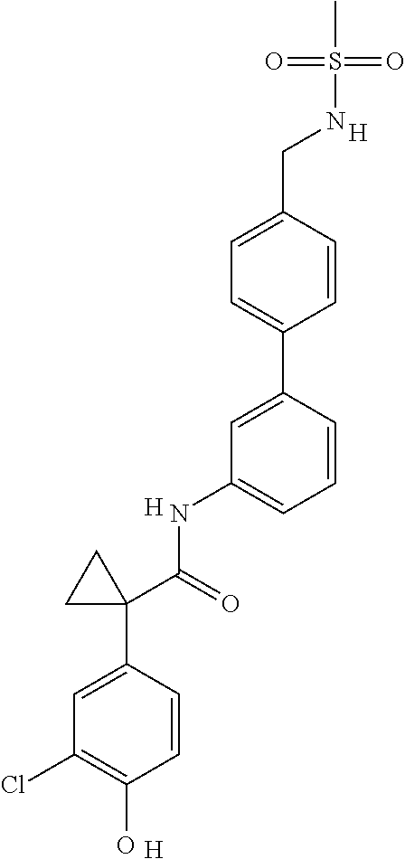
C1=CC(CNS(=O)(=O)C)=CC=C1C1=CC(NC(=O)C2(C3=CC(Cl)=C(O)C=C3)CC2)=CC=C1.[H].[H].[H]
